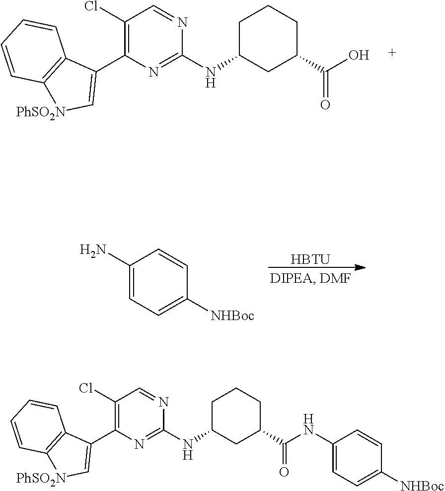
C1(Cl)=C(C2=C[PhSO2N]C3=C2C=CC=C3)N=C(NC2CC(C(=O)O)CCC2)N=C1.[HBTU].C1(N)=CC=C([NHBoc])C=C1.C1(Cl)=C(C2=C[PhSO2N]C3=C2C=CC=C3)N=C(NC2CC(C(=O)NC3=CC=C([NHBoc])C=C3)CCC2)N=C1
